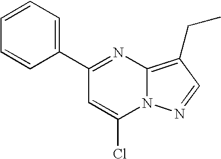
N12C(=C(CC)C=N1)N=C(C1=CC=CC=C1)C=C2Cl
